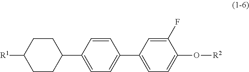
C1CC(C2=CC=C(C3=CC=C(O[R2])C(F)=C3)C=C2)CCC1[R1]
